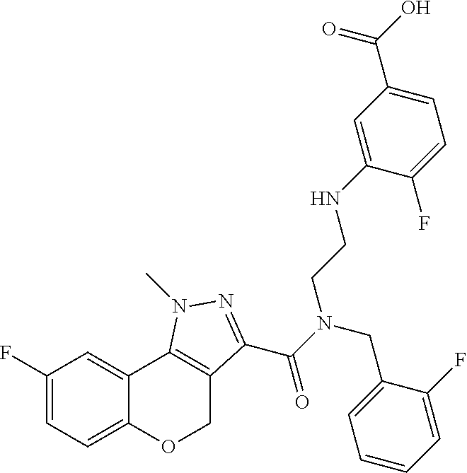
C1(F)=CC=C2C(=C1)C1=C(CO2)C(C(N(CC2=CC=CC=C2F)CCNC2=CC(C(O)=O)=CC=C2F)=O)=NN1C
